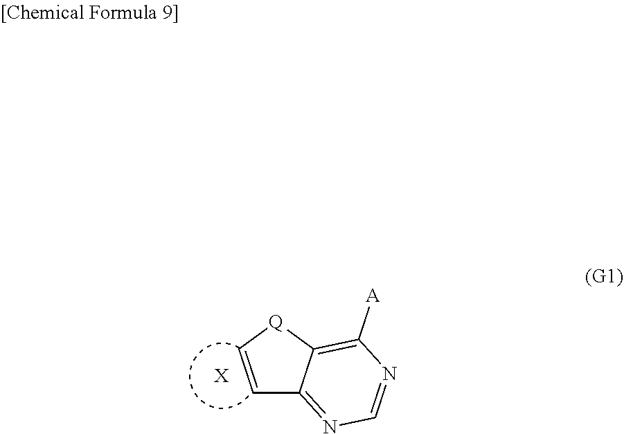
[X].C1=C[Q]C2=C([A])N=CN=C12
